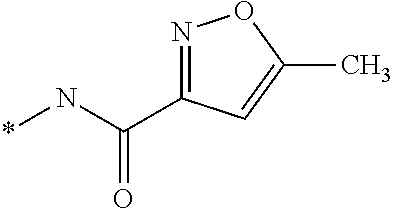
N1=C(C(N*)=O)C=C(C)O1
